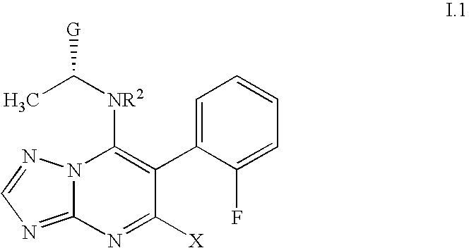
N12C(=NC=N1)N=C([X])C(C1=CC=CC=C1F)=C2[NR2]C([G])C
